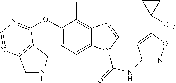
C12=C(C(OC3=CC=C4C(=C3C)C=CN4C(=O)NC3=NOC(C4([CF3])CC4)=C3)=NC=N1)CNC2
